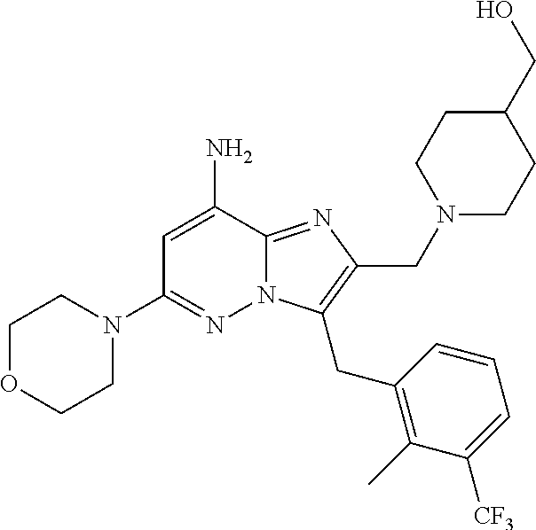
NC1=CC(N2CCOCC2)=NN2C1=NC(CN1CCC(CO)CC1)=C2CC1=C(C)C([CF3])=CC=C1
